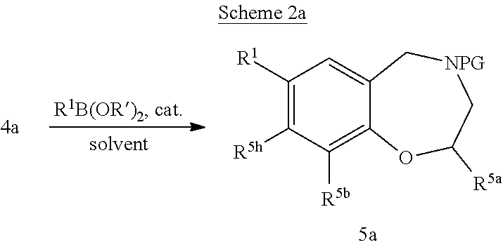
C1([R1])=C([R5h])C([R5b])=C2C(=C1)C[NPG]CC([R5a])O2
